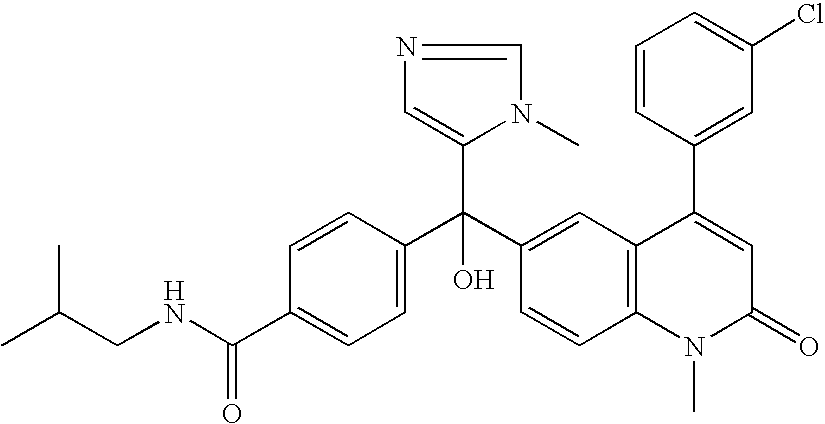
C1=C(C(NCC(C)C)=O)C=CC(C(C2=CC3=C(C=C2)N(C)C(=O)C=C3C2=CC(Cl)=CC=C2)(C2=CN=CN2C)O)=C1
